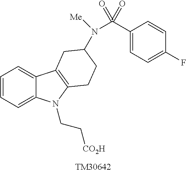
C1=CC=C2C(=C1)C1=C(N2CC[CO2H])CCC(N(C(C2=CC=C(F)C=C2)(=O)=O)[Me])C1.[TM30642]
